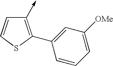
C1(->C)=C(C2=CC([OMe])=CC=C2)SC=C1
